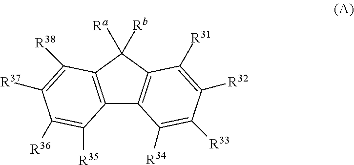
C12=C(C([Ra])([Rb])C3=C1C([R34])=C([R33])C([R32])=C3[R31])C([R38])=C([R37])C([R36])=C2[R35]
